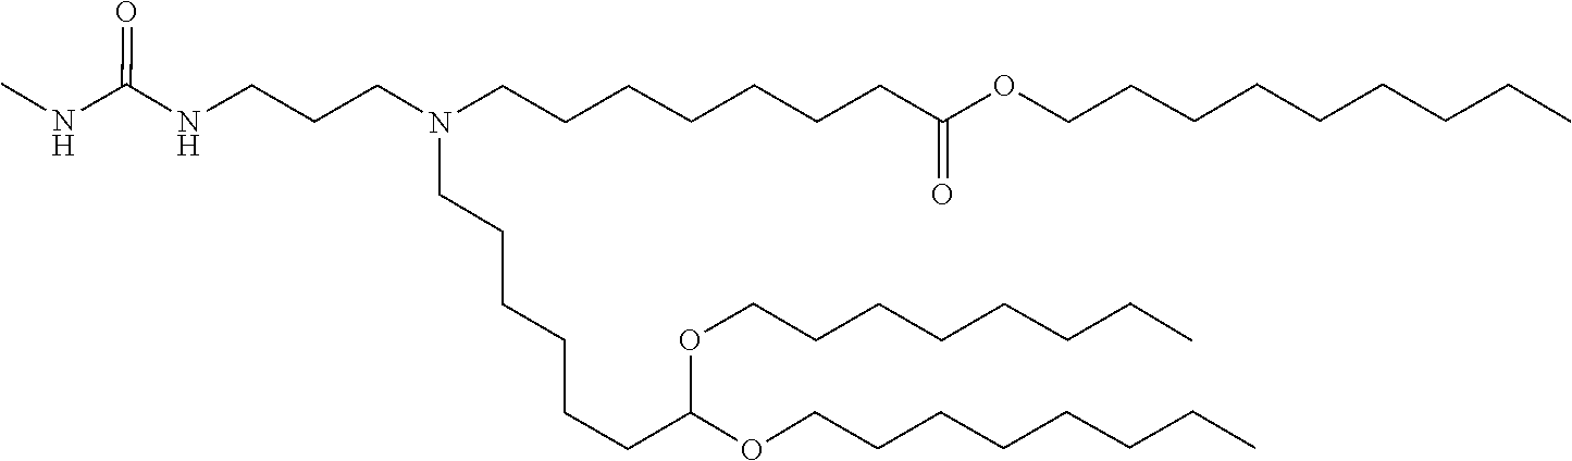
C(CCC)CCCCOC(CCCCCCN(CCCCCCCC(=O)OCCCCCCCCC)CCCNC(=O)NC)OCCCCCCCC
